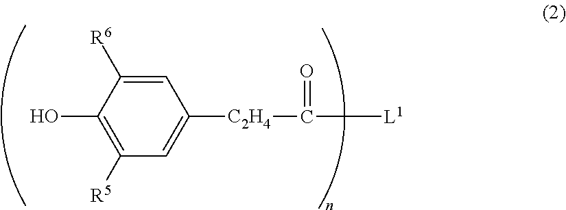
C1=C([R6])C(O)=C([R5])C=C1[C2H4]C(=O)[L1]
